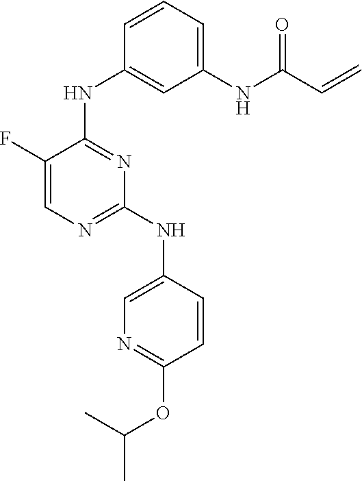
C1=C(F)C(NC2=CC(NC(C=C)=O)=CC=C2)=NC(NC2=CN=C(OC(C)C)C=C2)=N1
